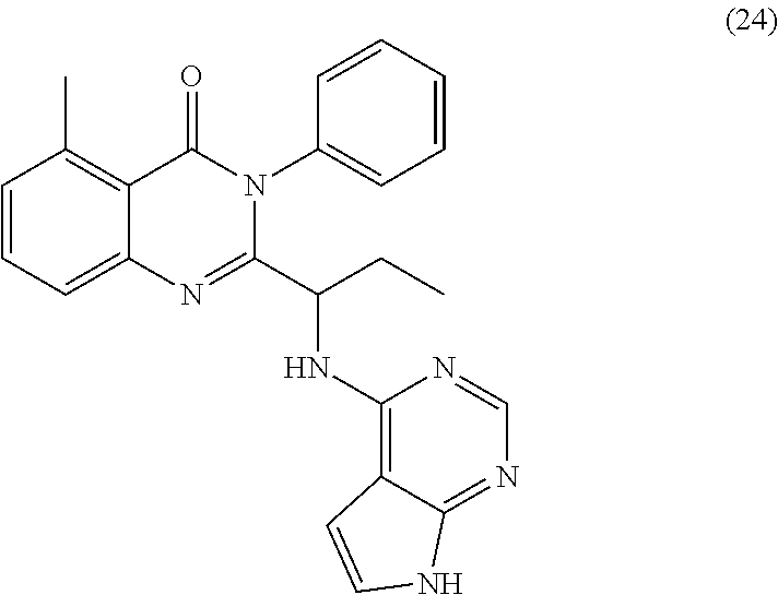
C1=CC=C2C(=C1C)C(=O)N(C1=CC=CC=C1)C(C(NC1=C3C(=NC=N1)NC=C3)CC)=N2
